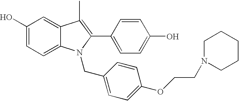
C1(O)=CC=C2C(=C1)C(C)=C(C1=CC=C(O)C=C1)N2CC1=CC=C(OCCN2CCCCC2)C=C1
